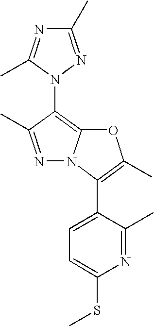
C1=C(C2=C(C)OC3=C(N4N=C(C)N=C4C)C(C)=NN23)C(C)=NC(SC)=C1
